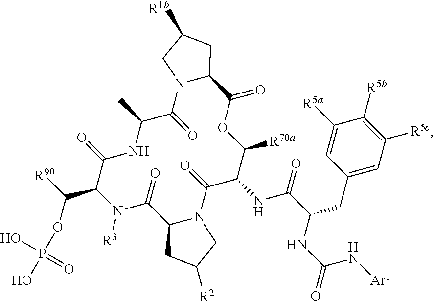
C1([R5a])=CC(CC(C(NC2C([R70a])OC(=O)C3N(C(=O)C(C)NC(=O)C(C([R90])OP(O)(O)=O)N([R3])C(=O)C4N(C2=O)CC([R2])C4)CC([R1b])C3)=O)NC(N[Ar1])=O)=CC([R5c])=C1[R5b]
